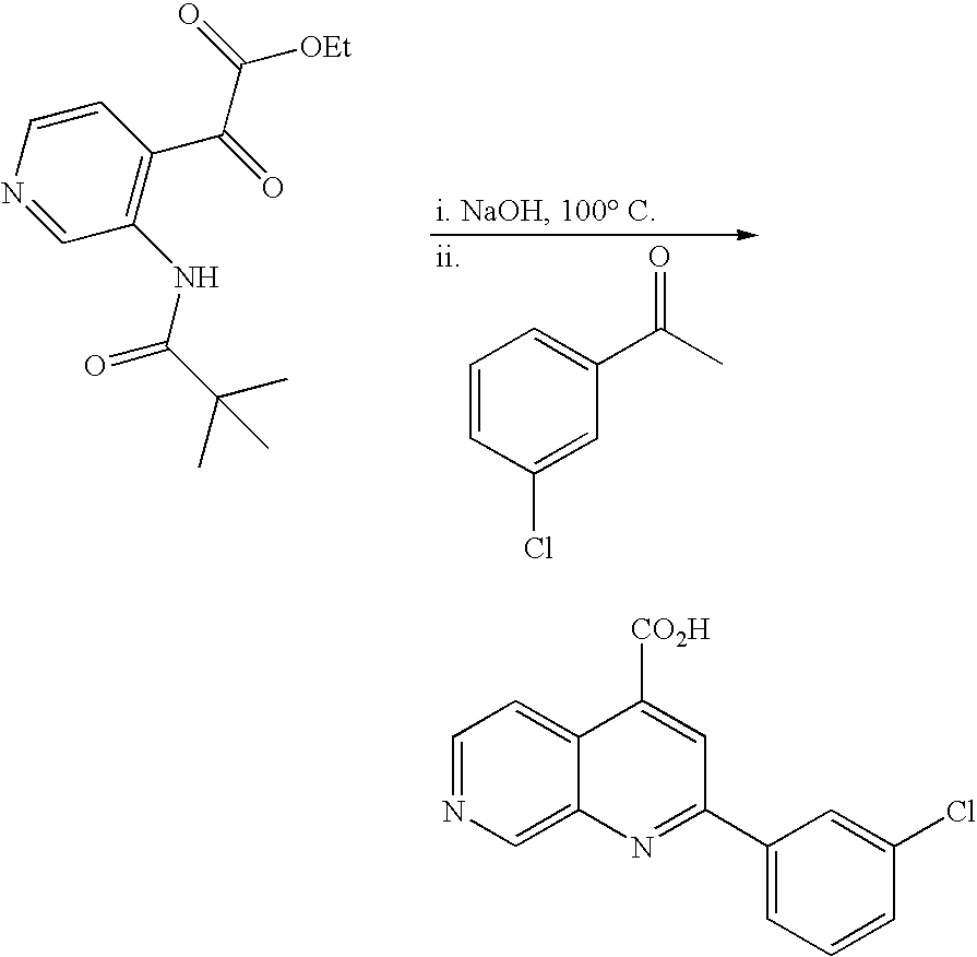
N1=CC(NC(=O)C(C)(C)C)=C(C(=O)C(=O)[OEt])C=C1.C1=CC(Cl)=CC(C(=O)C)=C1.C1=NC=C2C(=C1)C([CO2H])=CC(C1=CC=CC(Cl)=C1)=N2
